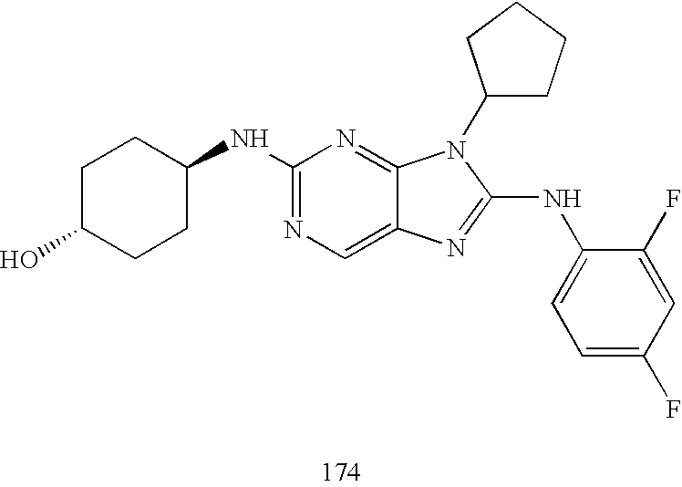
C1(NC2CCC(O)CC2)=NC=C2C(=N1)N(C1CCCC1)C(NC1=CC=C(F)C=C1F)=N2
